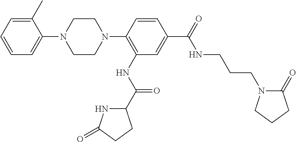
C1=CC=C(C)C(N2CCN(C3=C(NC(C4NC(=O)CC4)=O)C=C(C(=O)NCCCN4C(=O)CCC4)C=C3)CC2)=C1
